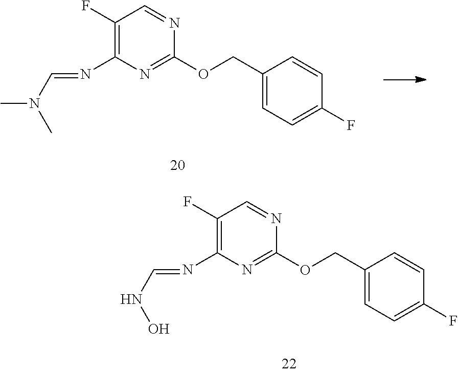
C1(F)=C(N=CN(C)C)N=C(OCC2=CC=C(F)C=C2)N=C1.C1(F)=C(N=CNO)N=C(OCC2=CC=C(F)C=C2)N=C1
